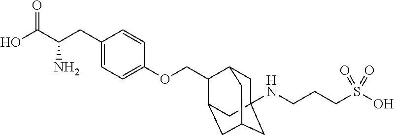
C1=CC(OCC2C3CC4(NCCCS(O)(=O)=O)CC(CC2C4)C3)=CC=C1CC(C(O)=O)N
